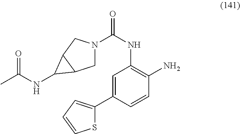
C1=C(C2=CC=CS2)C=CC(N)=C1NC(=O)N1CC2C(C1)C2NC(C)=O
